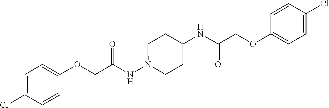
C1(OCC(NN2CCC(NC(=O)COC3=CC=C(Cl)C=C3)CC2)=O)=CC=C(Cl)C=C1
